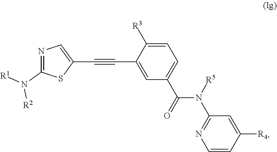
N1=C(N([R1])[R2])SC(C#CC2=CC(C(N([R5])C3=NC=CC([R4])=C3)=O)=CC=C2[R3])=C1
